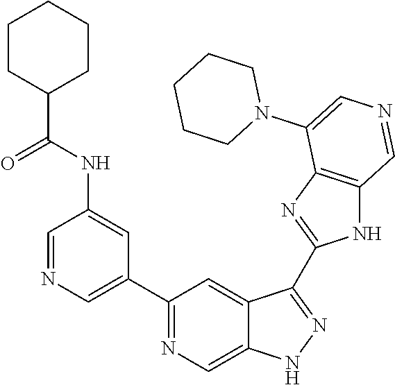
C1(C2=CN=CC(NC(C3CCCCC3)=O)=C2)=NC=C2C(=C1)C(C1=NC3=C(N1)C=NC=C3N1CCCCC1)=NN2
